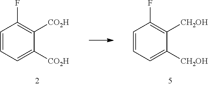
C1=CC=C([CO2H])C([CO2H])=C1F.C1=CC=C([CH2OH])C([CH2OH])=C1F
